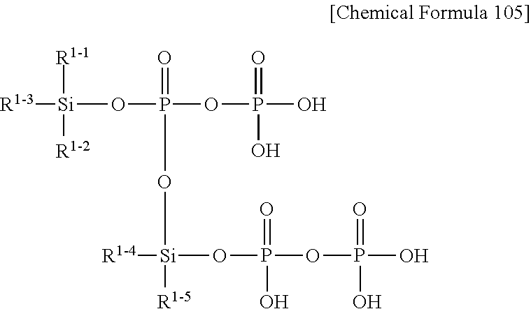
[R1-3][Si](OP(=O)(OP(=O)(O)O)O[Si]([R1-4])([R1-5])OP(=O)(O)OP(=O)(O)O)([R1-2])[R1-1]
